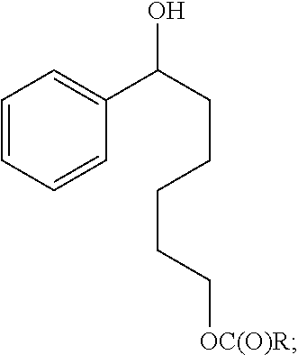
C1=CC=CC(C(CCCCC[OC(O)R])O)=C1
